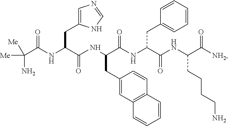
C(C(NC(C(NC(C(NC(C(NC(C([NH2])=O)CCCCN)=O)CC1=CC=CC=C1)=O)CC1=CC2=C(C=C1)C=CC=C2)=O)CC1=CN=CN1)=O)(N)([Me])[Me]
